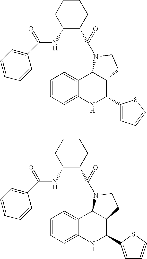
C1=CC=C2C(=C1)C1C(C(C3=CC=CS3)N2)CCN1C(C1CCCCC1NC(C1=CC=CC=C1)=O)=O.C1=CC=C2C(=C1)C1C(C(C3=CC=CS3)N2)CCN1C(C1CCCCC1NC(C1=CC=CC=C1)=O)=O
